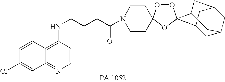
C1=CC2=C(NCCCC(N3CCC4(CC3)OOC3(O4)C4CC5CC(CC3C5)C4)=O)C=CN=C2C=C1Cl
